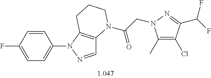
C1=CC(F)=CC=C1N1N=CC2=C1CCCN2C(CN1C(C)=C(Cl)C(C(F)F)=N1)=O
